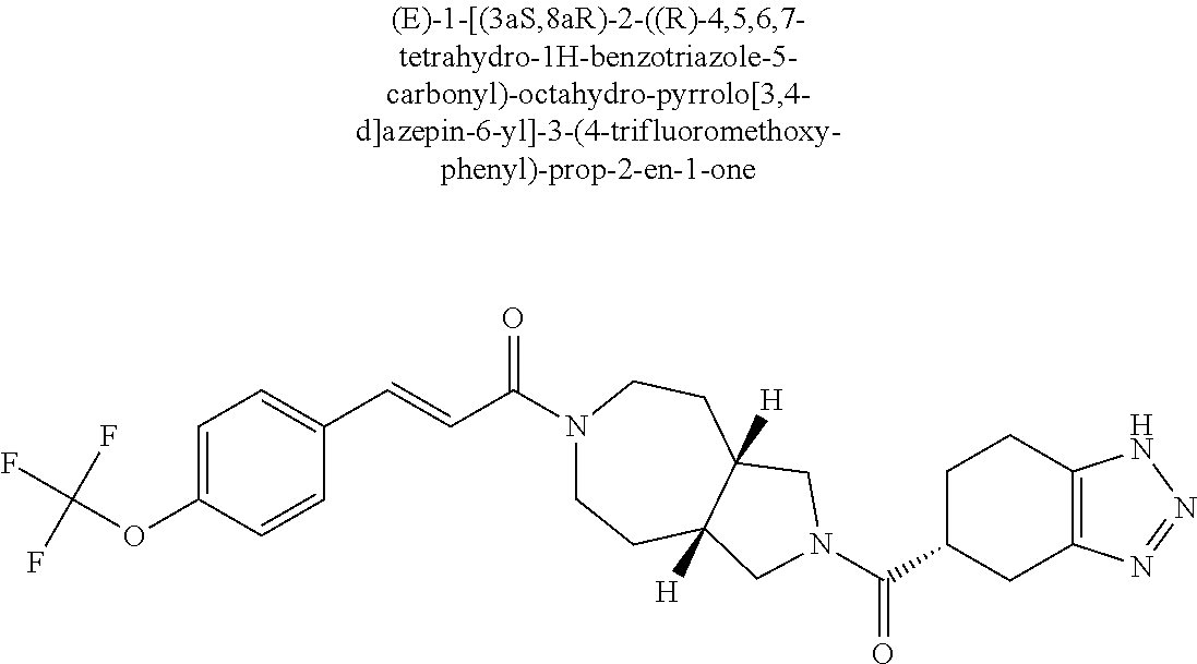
C(OC1=CC=C(C=CC(N2CCC3([H])C([H])(CC2)CN(C(C2CC4=C(CC2)NN=N4)=O)C3)=O)C=C1)(F)(F)F
